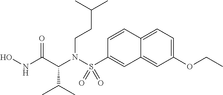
C12=CC(OCC)=CC=C1C=CC(S(N(CCC(C)C)C(C(C)C)C(=O)NO)(=O)=O)=C2
